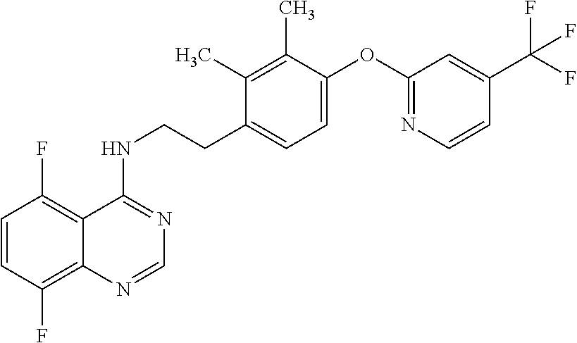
C1=CC(F)=C2C(=C1F)C(NCCC1=CC=C(OC3=NC=CC(C(F)(F)F)=C3)C(C)=C1C)=NC=N2
